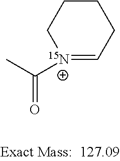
[15N+]1(C(C)=O)=CCCCC1
